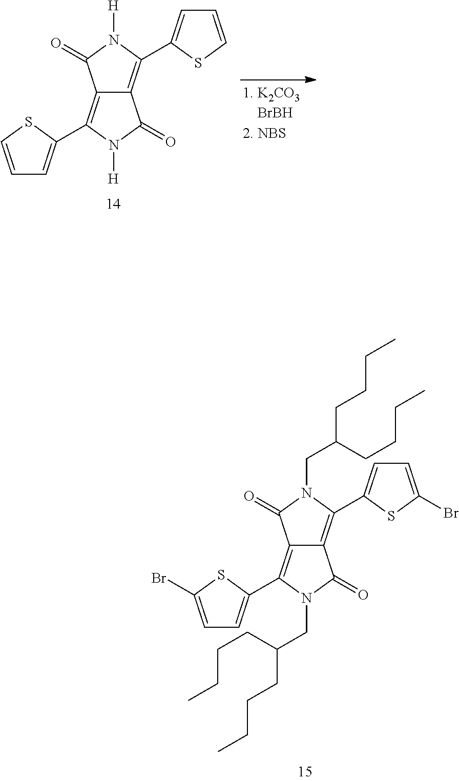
C1=C(Br)SC(C2=C3C(=C(C4=CC=C(Br)S4)N(CC(CCCC)CCCC)C3=O)C(=O)N2CC(CCCC)CCCC)=C1.C1=CSC(C2=C3C(=C(C4=CC=CS4)N([H])C3=O)C(=O)N2[H])=C1
